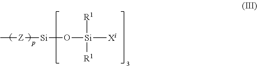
[Z]([Si]O[Si]([Xi])([R1])[R1])C
